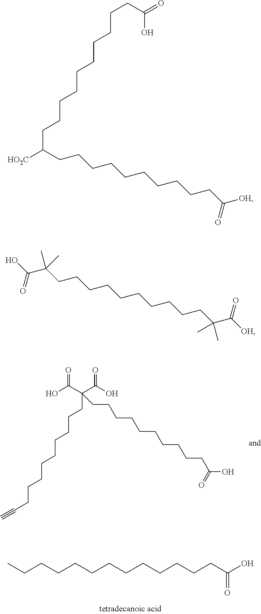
CCCCCCCCCCCCCC(O)=O.C(CCCCCCCCCC(C(=O)O)(C(O)=O)CCCCCCCCCCC(O)=O)#C.OC(C(CCCCCCCCCCC(C([OH])=O)(C)C)(C)C)=O.[HO2C]C(CCCCCCCCCCC(O)=O)CCCCCCCCCCC([OH])=O
